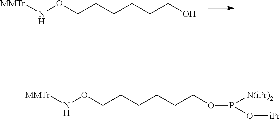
[MMTr]NOCCCCCCO.[MMTr]NOCCCCCCOP(O[iPr])[N(iPr)2]
